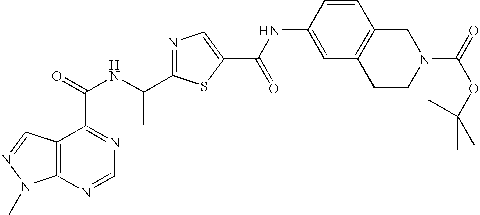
C12=C(N=CN=C1C(=O)NC(C1=NC=C(C(NC3=CC4=C(C=C3)CN(C(=O)OC(C)(C)C)CC4)=O)S1)C)N(C)N=C2
